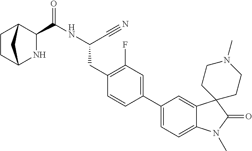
C(NC(CC1=C(F)C=C(C2=CC=C3C(=C2)C2(C(=O)N3C)CCN(C)CC2)C=C1)C#N)(=O)C1C2CCC(N1)C2
